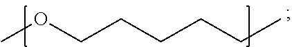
COCCCCCC
